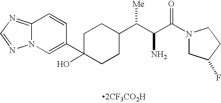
C1C(O)(C2=CN3C(=NC=N3)C=C2)CCC(C(C(C(N2CC(F)CC2)=O)N)[Me])C1
